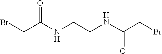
C(C(NCCNC(CBr)=O)=O)Br
